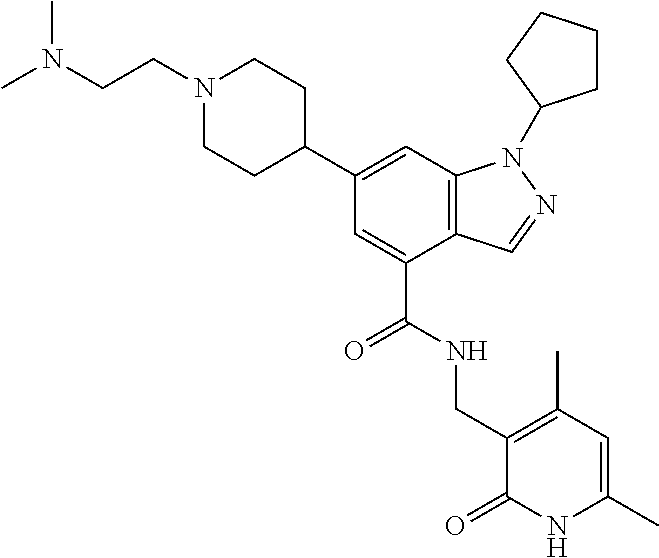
C1(C2CCN(CCN(C)C)CC2)=CC2=C(C(C(NCC3=C(C)C=C(C)NC3=O)=O)=C1)C=NN2C1CCCC1
